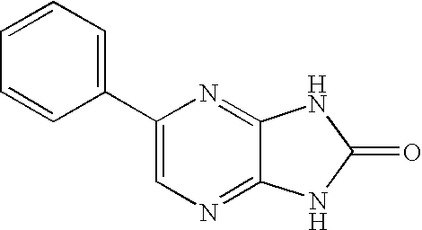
C1=CC=CC(C2=CN=C3C(=N2)NC(=O)N3)=C1
